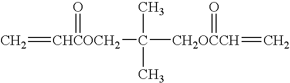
C=[CHCOCH2](C([CH2OCCH](=C)=O)(C)C)=O
